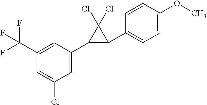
C1=C(C2C(C3=CC=C(OC)C=C3)C2(Cl)Cl)C=C(C(F)(F)F)C=C1Cl
